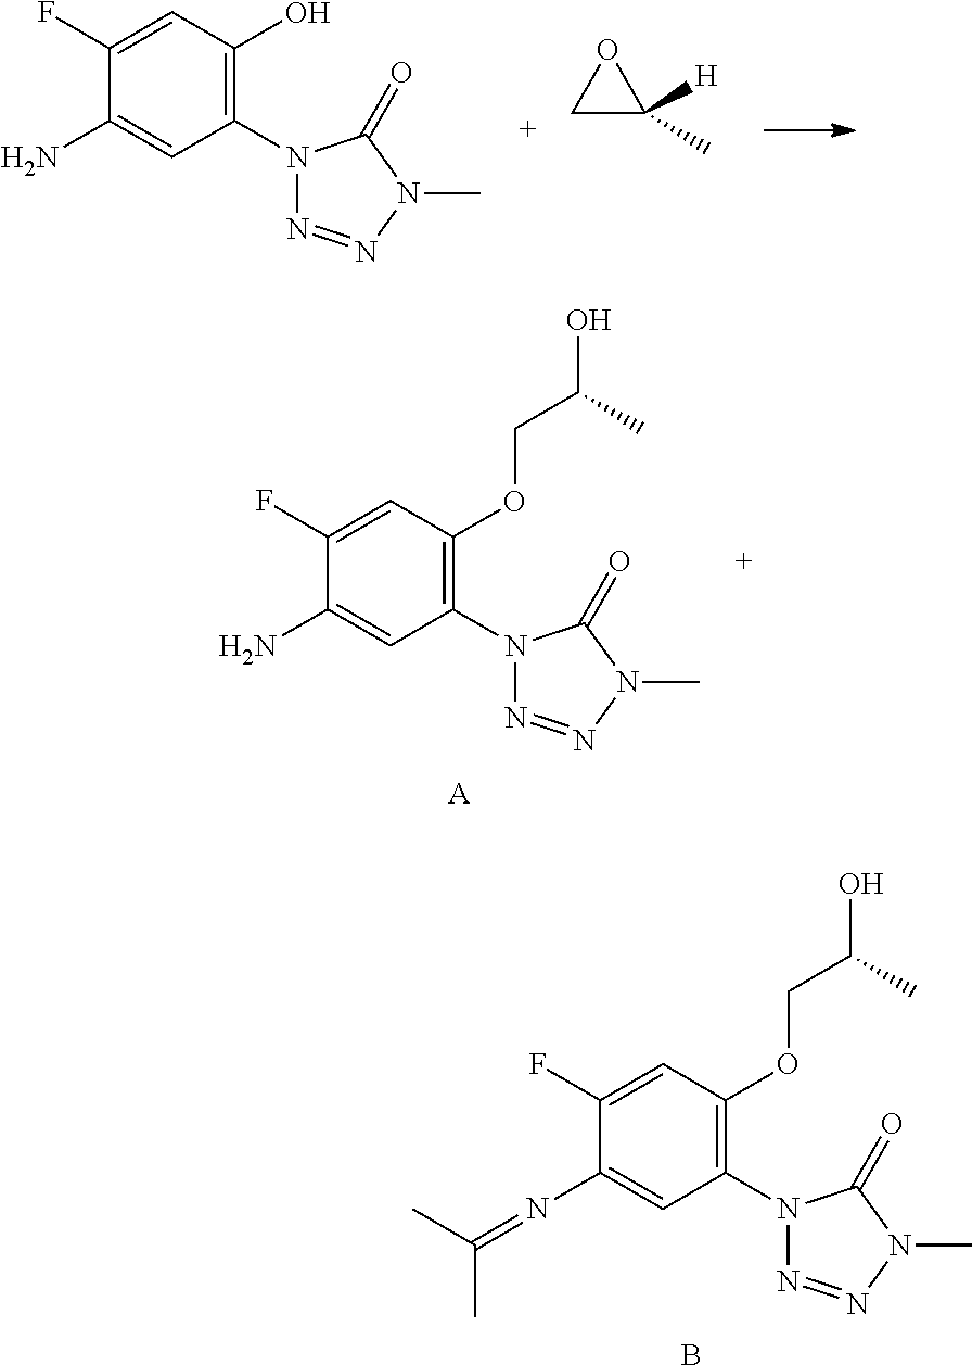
C1(F)=CC(OCC(O)C)=C(N2N=NN(C)C2=O)C=C1N=C(C)C.B.C1(F)=CC(O)=C(N2N=NN(C)C2=O)C=C1N.C1C([H])(C)O1.C1(F)=CC(OCC(O)C)=C(N2N=NN(C)C2=O)C=C1N.[A]
